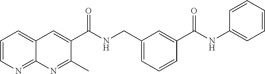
C1=CN=C2C(=C1)C=C(C(NCC1=CC=CC(C(NC3=CC=CC=C3)=O)=C1)=O)C(C)=N2
